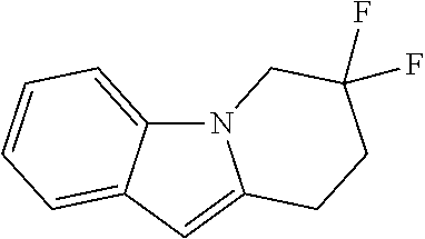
N12C3=CC=CC=C3C=C1CCC(F)(F)C2
